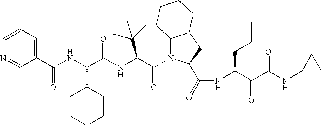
C1(C(NC(C(NC(C(N2C3C(CC2C(=O)NC(C(C(NC2CC2)=O)=O)CCC)CCCC3)=O)C(C)(C)C)=O)C2CCCCC2)=O)=CC=CN=C1
